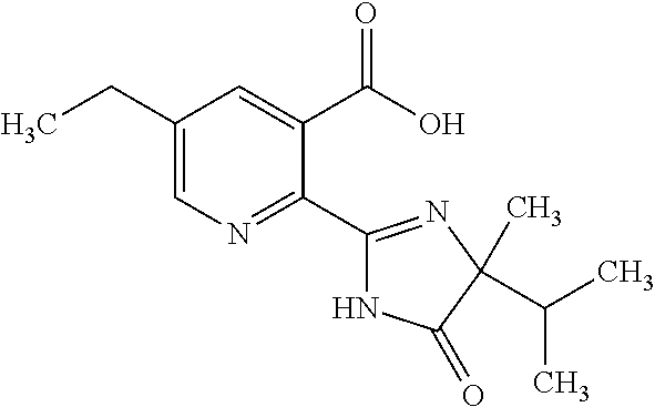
C1(CC)=CN=C(C2=NC(C(C)C)(C)C(=O)N2)C(C(O)=O)=C1
